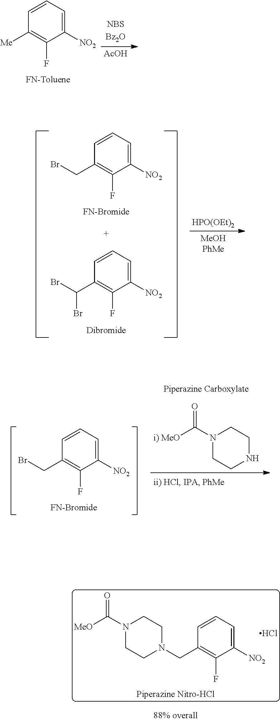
C1=CC=C([NO2])C(F)=C1[Me].[AcOH].C1=CC=C([NO2])C(F)=C1CBr.C1=CC=C([NO2])C(F)=C1C(Br)Br.[MeOHPhMe].[HPO(OEt)2].C1=CC=C([NO2])C(F)=C1CBr.O=C(N1CCNCC1)[i) MeO].O=C(N1CCN(CC2=C(F)C([NO2])=CC=C2)CC1)[MeO].Cl
